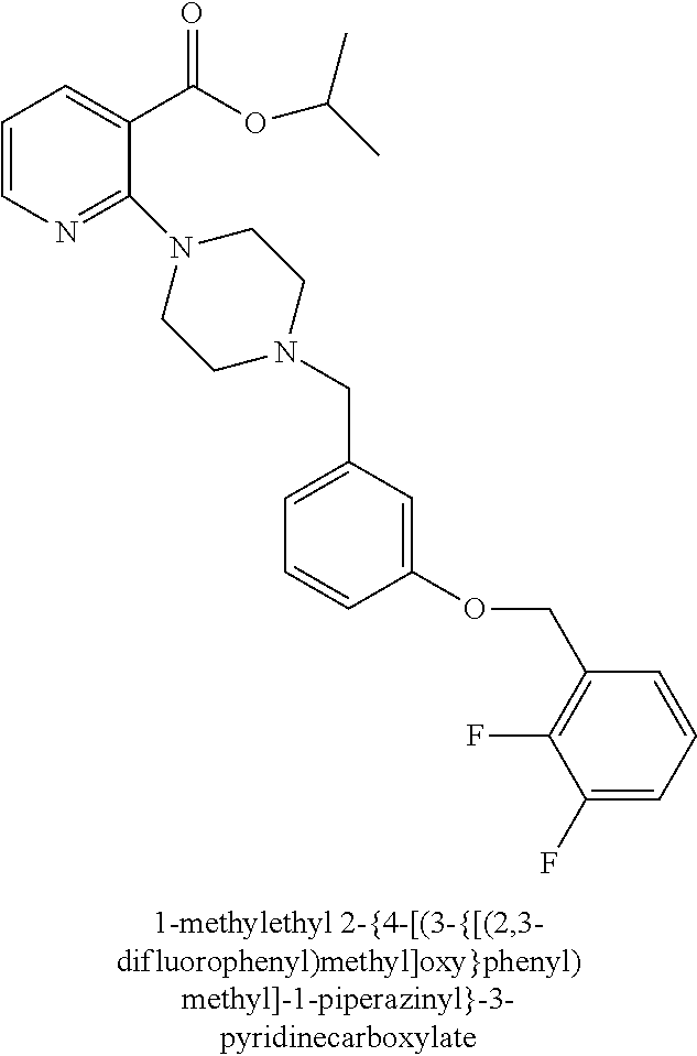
C1=CN=C(N2CCN(CC3=CC=CC(OCC4=C(F)C(F)=CC=C4)=C3)CC2)C(C(OC(C)C)=O)=C1
